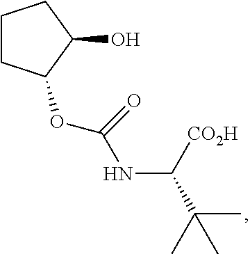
C1CC(OC(NC([CO2H])C(C)(C)C)=O)C(O)C1
